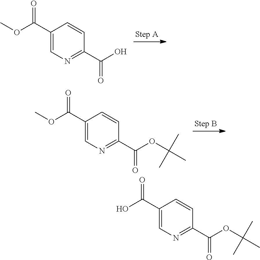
C1(C(O)=O)=NC=C(C(OC)=O)C=C1.C1(C(OC(C)(C)C)=O)=NC=C(C(OC)=O)C=C1.C1(C(OC(C)(C)C)=O)=NC=C(C(O)=O)C=C1
